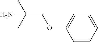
CC(N)(COC1=CC=CC=C1)C
